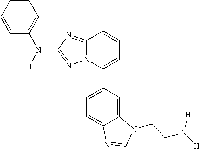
[H]N(C1=CC=CC=C1)C1=NN2C(=N1)C=CC=C2C1=CC=C2C(=C1)N(CCN([H])[H])C=N2
